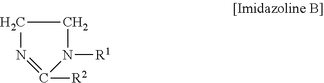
N1=C([R2])N([R1])CC1
